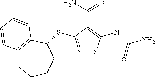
N1=C(SC2CCCCC3=C2C=CC=C3)C(C(N)=O)=C(NC(N)=O)S1
